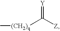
[(CH2)q](C([Z])=[Y])C
